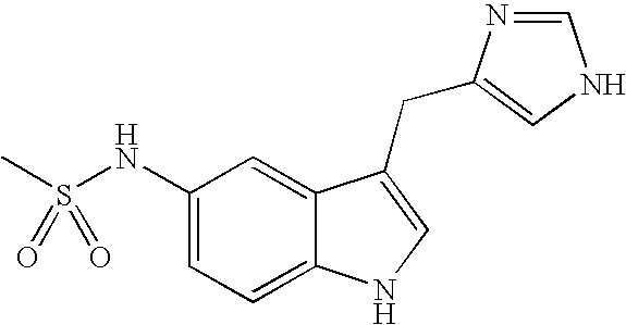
C1(NS(C)(=O)=O)=CC=C2C(=C1)C(CC1=CNC=N1)=CN2
